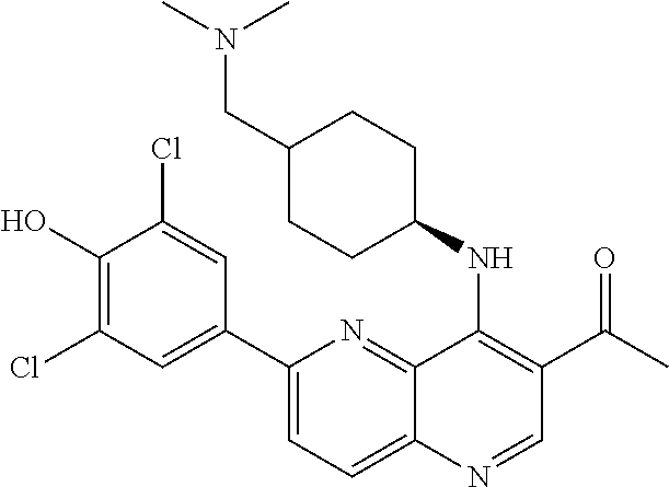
C1(O)=C(Cl)C=C(C2=CC=C3C(=N2)C(NC2CCC(CN(C)C)CC2)=C(C(C)=O)C=N3)C=C1Cl
